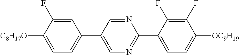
C1=C(F)C([C8H17O])=CC=C1C1=CN=C(C2=CC=C([OC9H19])C(F)=C2F)N=C1
